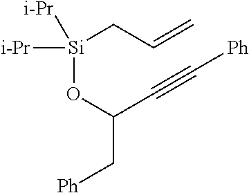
[Si](OC(C#C[Ph])C[Ph])(CC=C)([i-Pr])[i-Pr]
